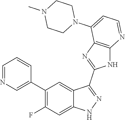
C1=NC=C(C2=C(F)C=C3C(=C2)C(C2=NC4=C(N2)N=CC=C4N2CCN(C)CC2)=NN3)C=C1
